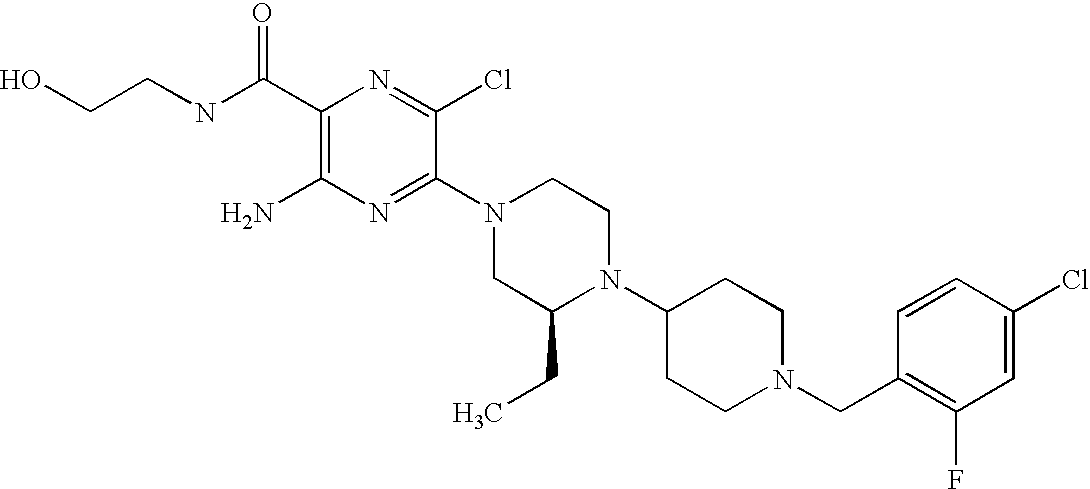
C1(C(NCCO)=O)=C(N)N=C(N2CC(CC)N(C3CCN(CC4=C(F)C=C(Cl)C=C4)CC3)CC2)C(Cl)=N1
